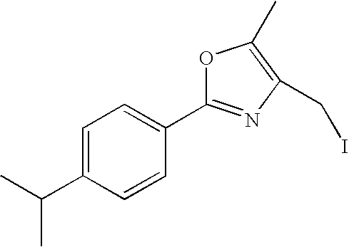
C1=C(C(C)C)C=CC(C2=NC(CI)=C(C)O2)=C1
